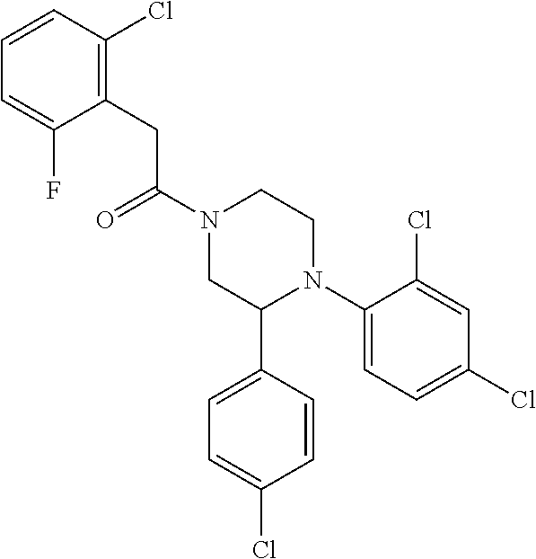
C(N1CC(C2=CC=C(Cl)C=C2)N(C2=CC=C(Cl)C=C2Cl)CC1)(=O)CC1=C(Cl)C=CC=C1F
